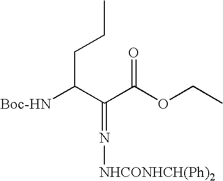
C(C(C(C(OCC)=O)=N[NHCONHCH(Ph)2])[Boc-HN])CC
